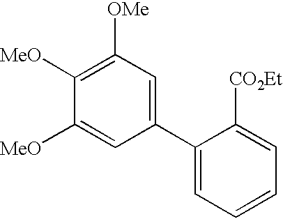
C1(C2=CC=CC=C2[CO2Et])=CC([OMe])=C([MeO])C([MeO])=C1
